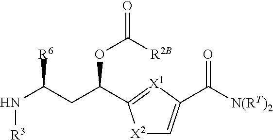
N(C(CC(OC([R2B])=O)C1=[X1]C(C([N(RT)2])=O)=C[X2]1)[R6])[R3]
